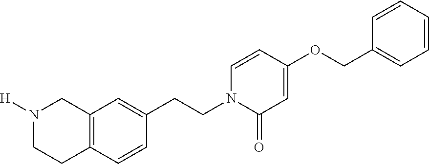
C12=C(C=C(CCN3C=CC(OCC4=CC=CC=C4)=CC3=O)C=C1)CN([H])CC2
